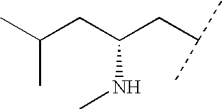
CC(CC(CC(C)C)NC)C
